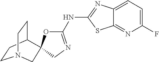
C1CC2CCN1CC21OC(NC2=NC3=CC=C(F)N=C3S2)=NC1
